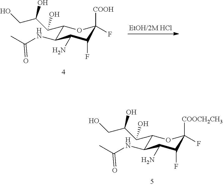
C1(C(C(CO)O)O)C(NC(C)=O)C(N)C(F)C([COOCH2CH3])(F)O1.C1(C(C(CO)O)O)C(NC(C)=O)C(N)C(F)C([COOH])(F)O1
